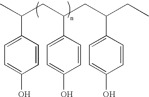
CC(CC(CC(CC)C1=CC=C(O)C=C1)C1=CC=C(O)C=C1)C1=CC=C(O)C=C1
